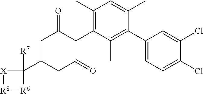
C1C(C2([R7])[X][R8][R6]2)CC(=O)C(C2=C(C)C=C(C)C(C3=CC=C(Cl)C(Cl)=C3)=C2C)C1=O
